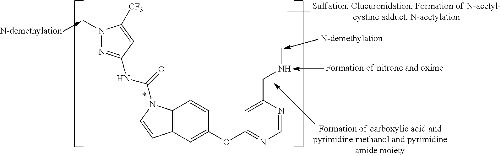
C12=C(C=C(OC3=NC=NC(CNC)=C3)C=C1)C=CN2C(=O)NC1=NN(C)C([CF3])=C1
